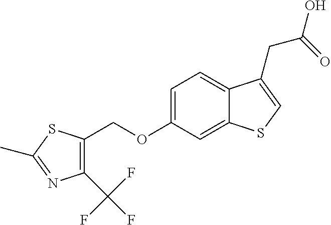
C(OC1=CC=C2C(=C1)SC=C2CC(O)=O)C1=C(C(F)(F)F)N=C(C)S1
